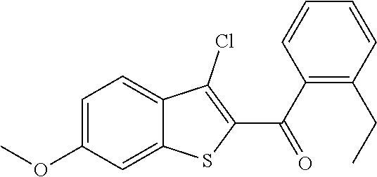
C1=C(OC)C=C2C(=C1)C(Cl)=C(C(C1=C(CC)C=CC=C1)=O)S2
